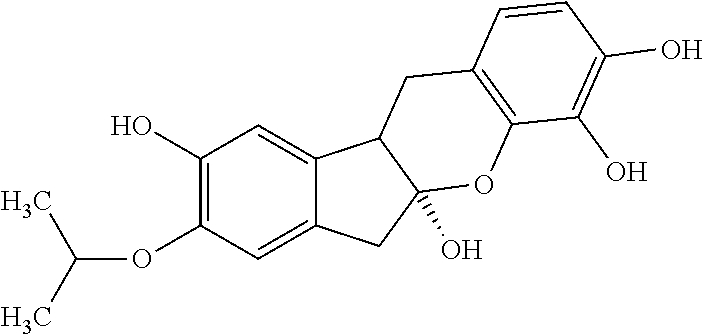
C1(O)=C(OC(C)C)C=C2C(=C1)C1C(O)(C2)OC2=C(C1)C=CC(O)=C2O
